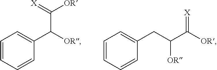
C1=CC=CC(C([OR])C(=[X])[OR])=C1.C1=CC=CC(CC(C([OR])=[X])[OR])=C1
